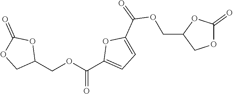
C1(COC(C2=CC=C(C(OCC3COC(=O)O3)=O)O2)=O)OC(=O)OC1
